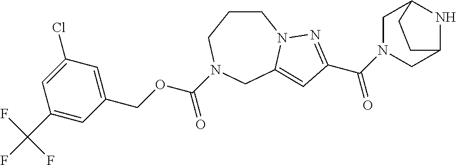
C1CCN(C(OCC2=CC(Cl)=CC(C(F)(F)F)=C2)=O)CC2=CC(C(N3CC4NC(C3)CC4)=O)=NN12
